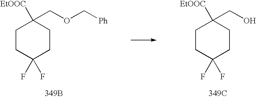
[EtOOC]C1(COC[Ph])CCC(F)(F)CC1.[349B].[EtOOC]C1(CO)CCC(F)(F)CC1.[349C]
